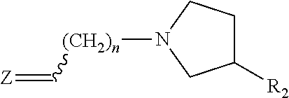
N1([(CH2)n]C=[Z])CC([R2])CC1
